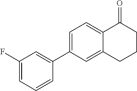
C1=C(C2=CC(F)=CC=C2)C=C2C(=C1)C(=O)CCC2
